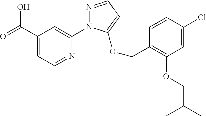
C(C1=CC=NC(N2N=CC=C2OCC2=C(OCC(C)C)C=C(Cl)C=C2)=C1)(=O)O
